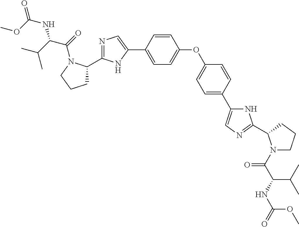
C1=CC(C2=CN=C(C3CCCN3C(C(NC(OC)=O)C(C)C)=O)N2)=CC=C1OC1=CC=C(C2=CN=C(C3N(C(=O)C(C(C)C)NC(OC)=O)CCC3)N2)C=C1
